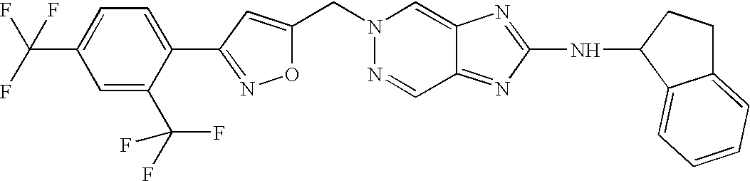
C(C1=CC(C2=CC=C(C(F)(F)F)C=C2C(F)(F)F)=NO1)N1N=CC2=NC(NC3C4=CC=CC=C4CC3)=NC2=C1
